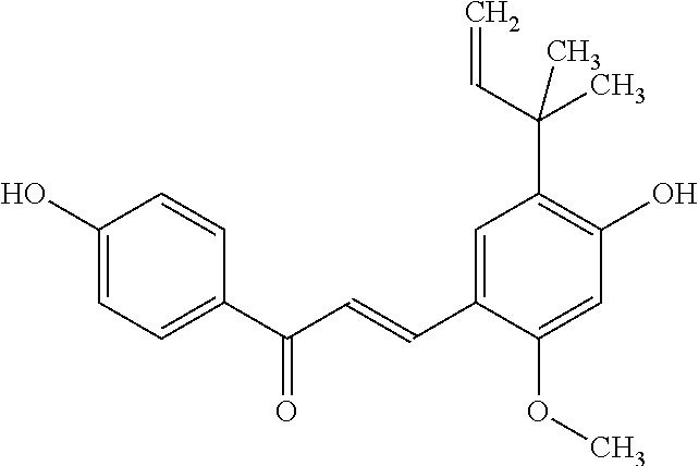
C1=C(C=CC(C2=CC=C(O)C=C2)=O)C(OC)=CC(O)=C1C(C=C)(C)C
